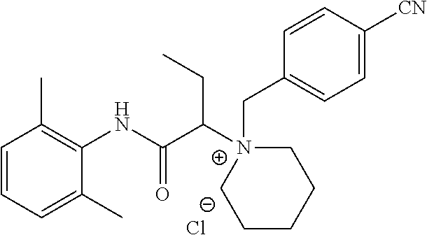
C1=CC=C(C)C(NC(C([N+]2(CC3=CC=C([CN])C=C3)CCCCC2)CC)=O)=C1C.[Cl-]
